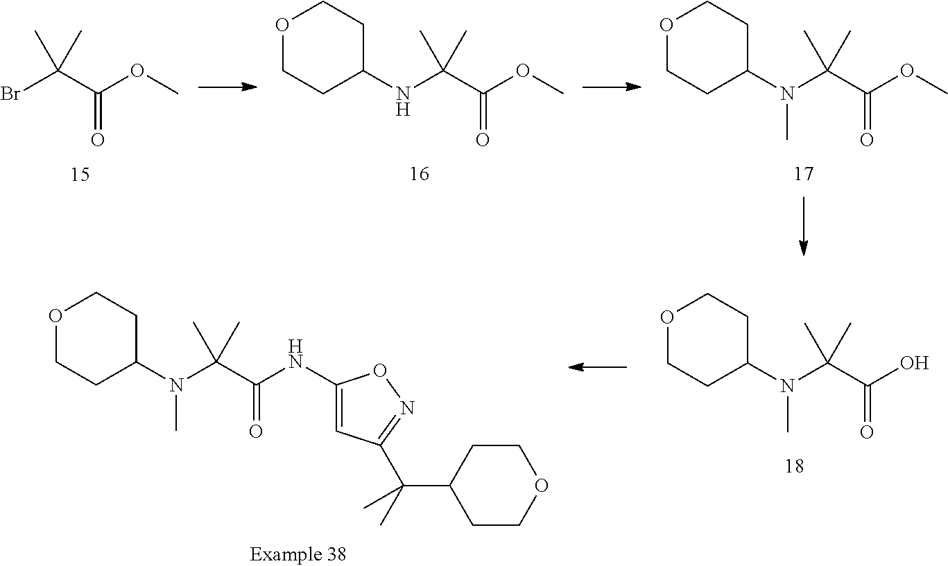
N(C(C(OC)=O)(C)C)C1CCOCC1.BrC(C(OC)=O)(C)C.N(C(C(OC)=O)(C)C)(C1CCOCC1)C.N(C(C(O)=O)(C)C)(C1CCOCC1)C.N(C(C(NC1=CC(C(C)(C2CCOCC2)C)=NO1)=O)(C)C)(C1CCOCC1)C
